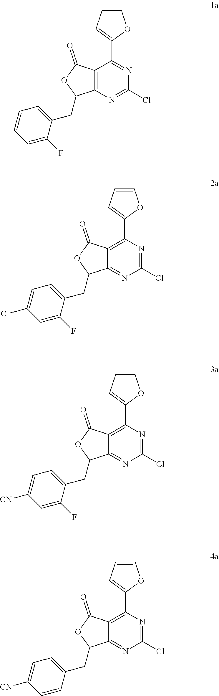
C12=C(N=C(Cl)N=C1C1=CC=CO1)C(CC1=CC=CC=C1F)OC2=O.C12=C(C3=CC=CO3)N=C(Cl)N=C1C(CC1=CC=C(Cl)C=C1F)OC2=O.C12=C(C3=CC=CO3)N=C(Cl)N=C1C(CC1=CC=C([CN])C=C1F)OC2=O.C12=C(C3=CC=CO3)N=C(Cl)N=C1C(CC1=CC=C([CN])C=C1)OC2=O
